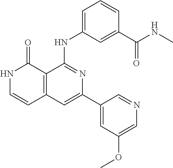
C1=CC(C(NC)=O)=CC(NC2=NC(C3=CC(OC)=CN=C3)=CC3=C2C(=O)NC=C3)=C1
